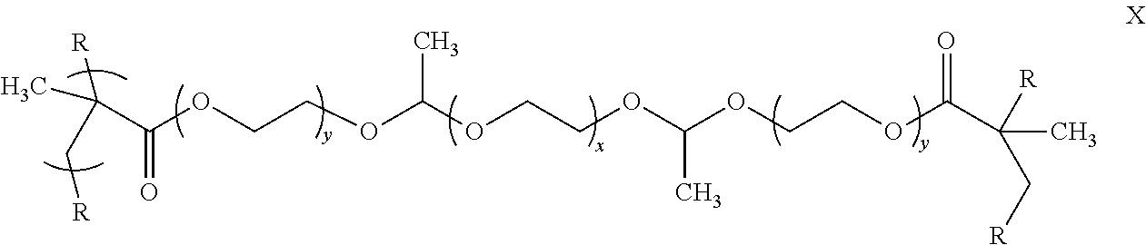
C(C(OCCOC(OCCOC(OCCOC(C(C)([R])C[R])=O)C)C)=O)([R])(C[R])C
